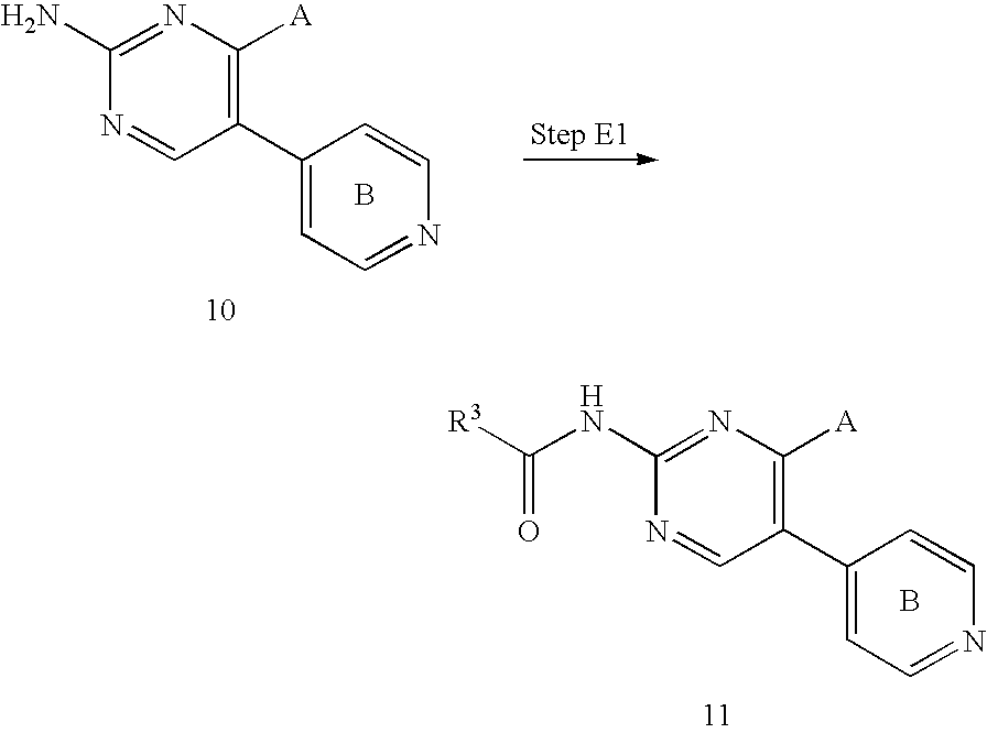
C1(NC([R3])=O)=NC([A])=C(C2=CC=NC=C2)C=N1.B.C1(N)=NC([A])=C(C2=CC=NC=C2)C=N1.B
